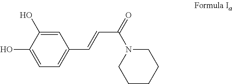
C1=C(O)C(O)=CC=C1C=CC(=O)N1CCCCC1
